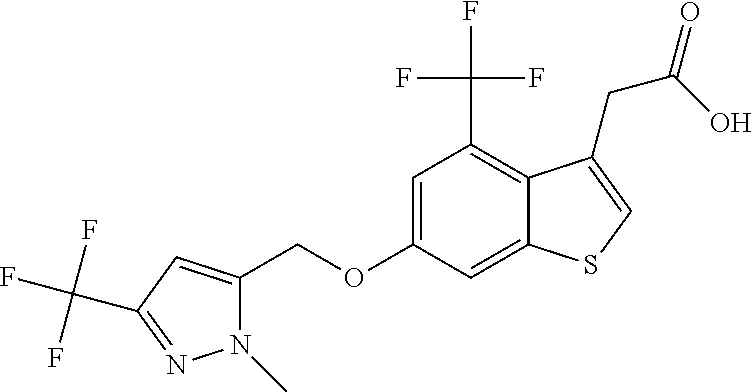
C(OC1=CC(C(F)(F)F)=C2C(=C1)SC=C2CC(=O)O)C1=CC(C(F)(F)F)=NN1C
